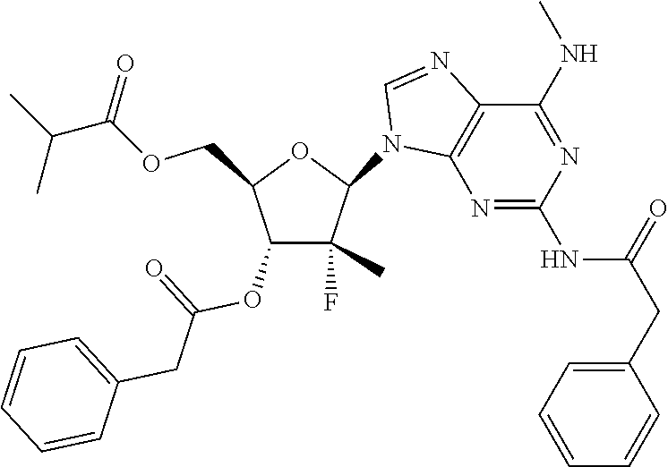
C1(F)(C)C(OC(=O)CC2=CC=CC=C2)C(COC(C(C)C)=O)OC1N1C2=C(N=C1)C(NC)=NC(NC(CC1=CC=CC=C1)=O)=N2
